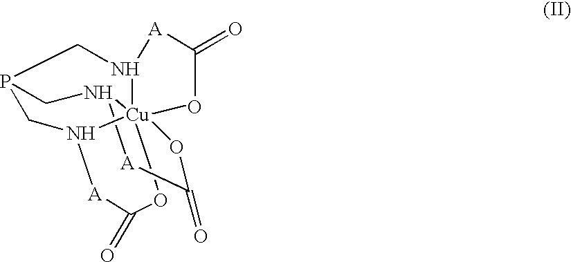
P12CN3[A]C(=O)O[Cu]345(N(C1)[A]C(=O)O4)N(C2)[A]C(=O)O5
